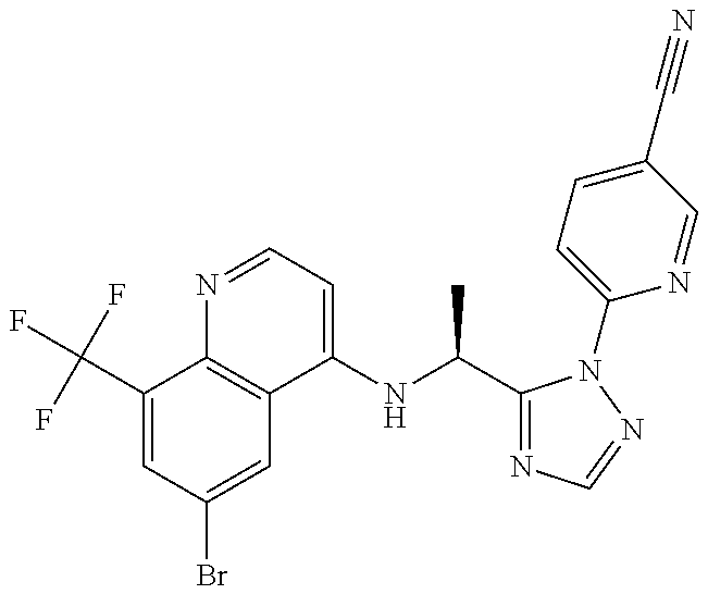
C1(C(F)(F)F)=CC(Br)=CC2=C1N=CC=C2NC(C)C1=NC=NN1C1=CC=C(C#N)C=N1
